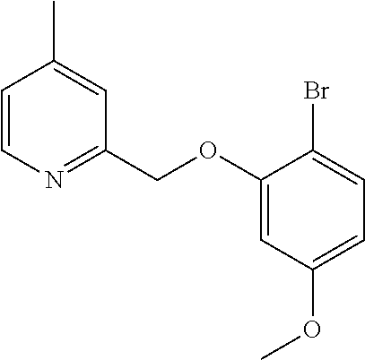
C1(OCC2=NC=CC(C)=C2)=CC(OC)=CC=C1Br
